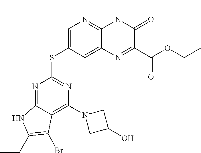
C1=C(SC2=NC(N3CC(O)C3)=C3C(=N2)NC(CC)=C3Br)C=C2C(=N1)N(C)C(=O)C(C(OCC)=O)=N2
